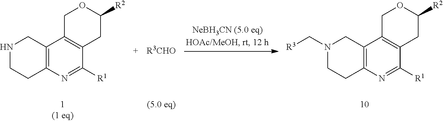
C1C2=C(CC([R2])O1)C([R1])=NC1=C2CNCC1.[R3CHO].C1C2=C(CC([R2])O1)C([R1])=NC1=C2CN(C[R3])CC1
